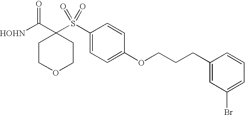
[HOHN]C(C1(S(C2=CC=C(OCCCC3=CC(Br)=CC=C3)C=C2)(=O)=O)CCOCC1)=O
